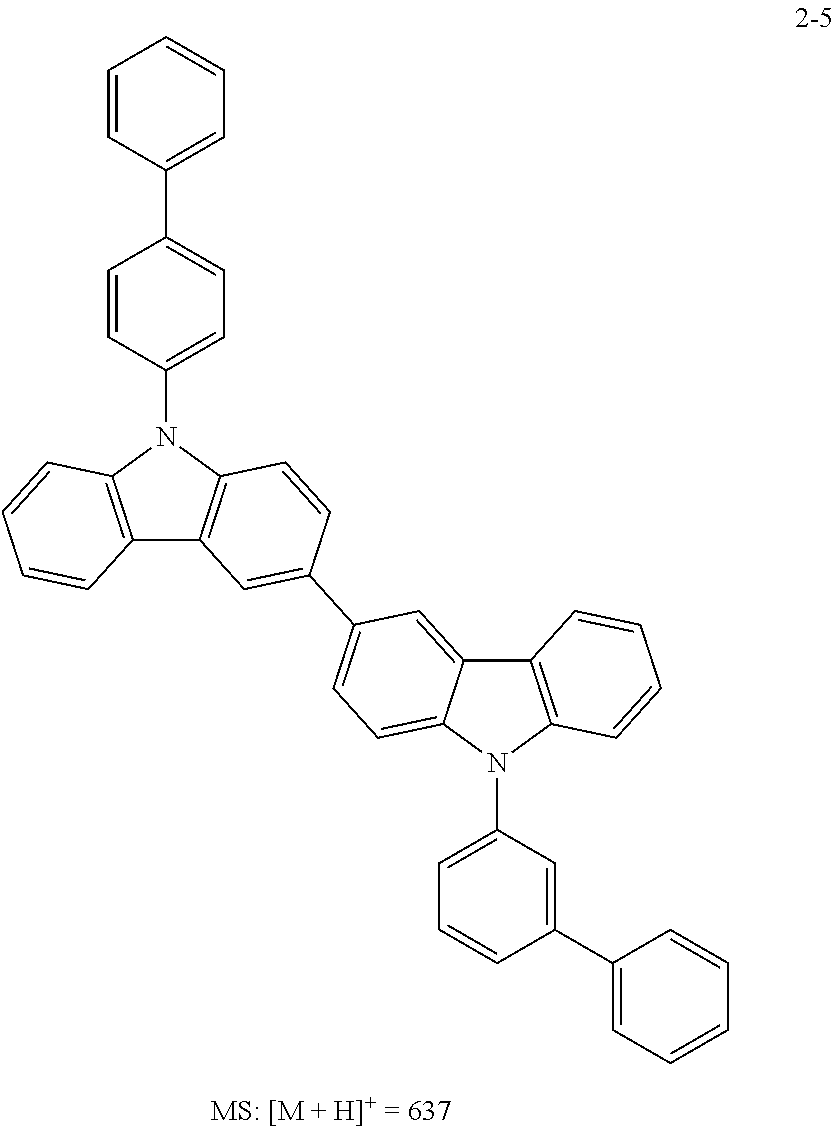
C12=C(N(C3=CC=C(C4=CC=CC=C4)C=C3)C3=C1C=C(C1=CC=C4C(=C1)C1=C(N4C4=CC=CC(C5=CC=CC=C5)=C4)C=CC=C1)C=C3)C=CC=C2
